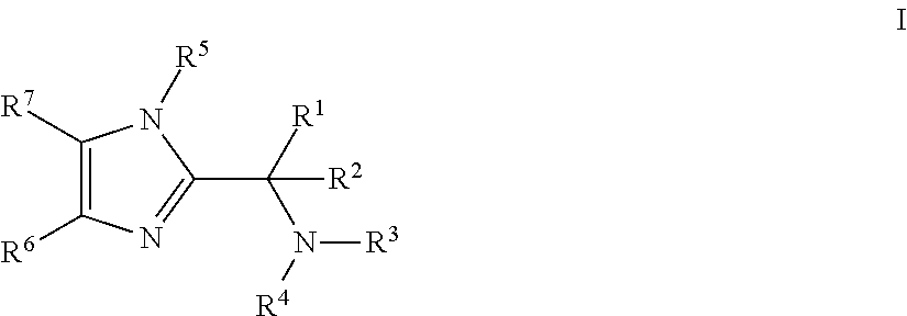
C1([R7])=C([R6])N=C(C(N([R3])[R4])([R1])[R2])N1[R5]
